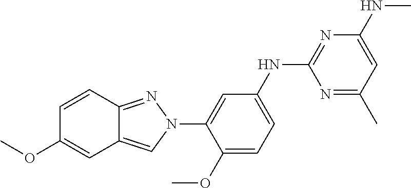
C1=C(NC2=NC(NC)=CC(C)=N2)C=C(N2C=C3C(=N2)C=CC(OC)=C3)C(OC)=C1
